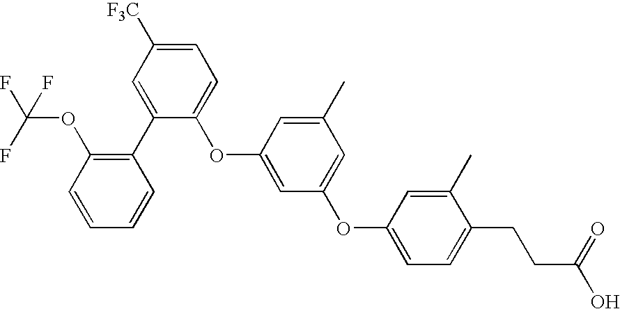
C1(OC2=CC(OC3=CC=C(CCC(O)=O)C(C)=C3)=CC(C)=C2)=CC=C([F3C])C=C1C1=C(OC(F)(F)F)C=CC=C1
